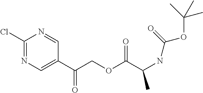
C1(Cl)=NC=C(C(=O)COC(C(NC(=O)OC(C)(C)C)C)=O)C=N1
